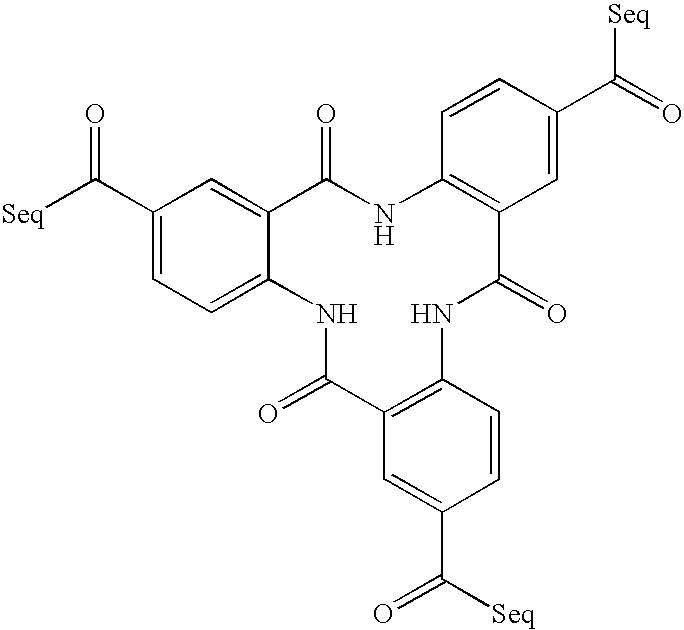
[Seq]C(C1=CC=C2C(=C1)C(=O)NC1=C(C(=O)NC3=C(C(=O)N2)C=C(C(=O)[Seq])C=C3)C=C(C(=O)[Seq])C=C1)=O
